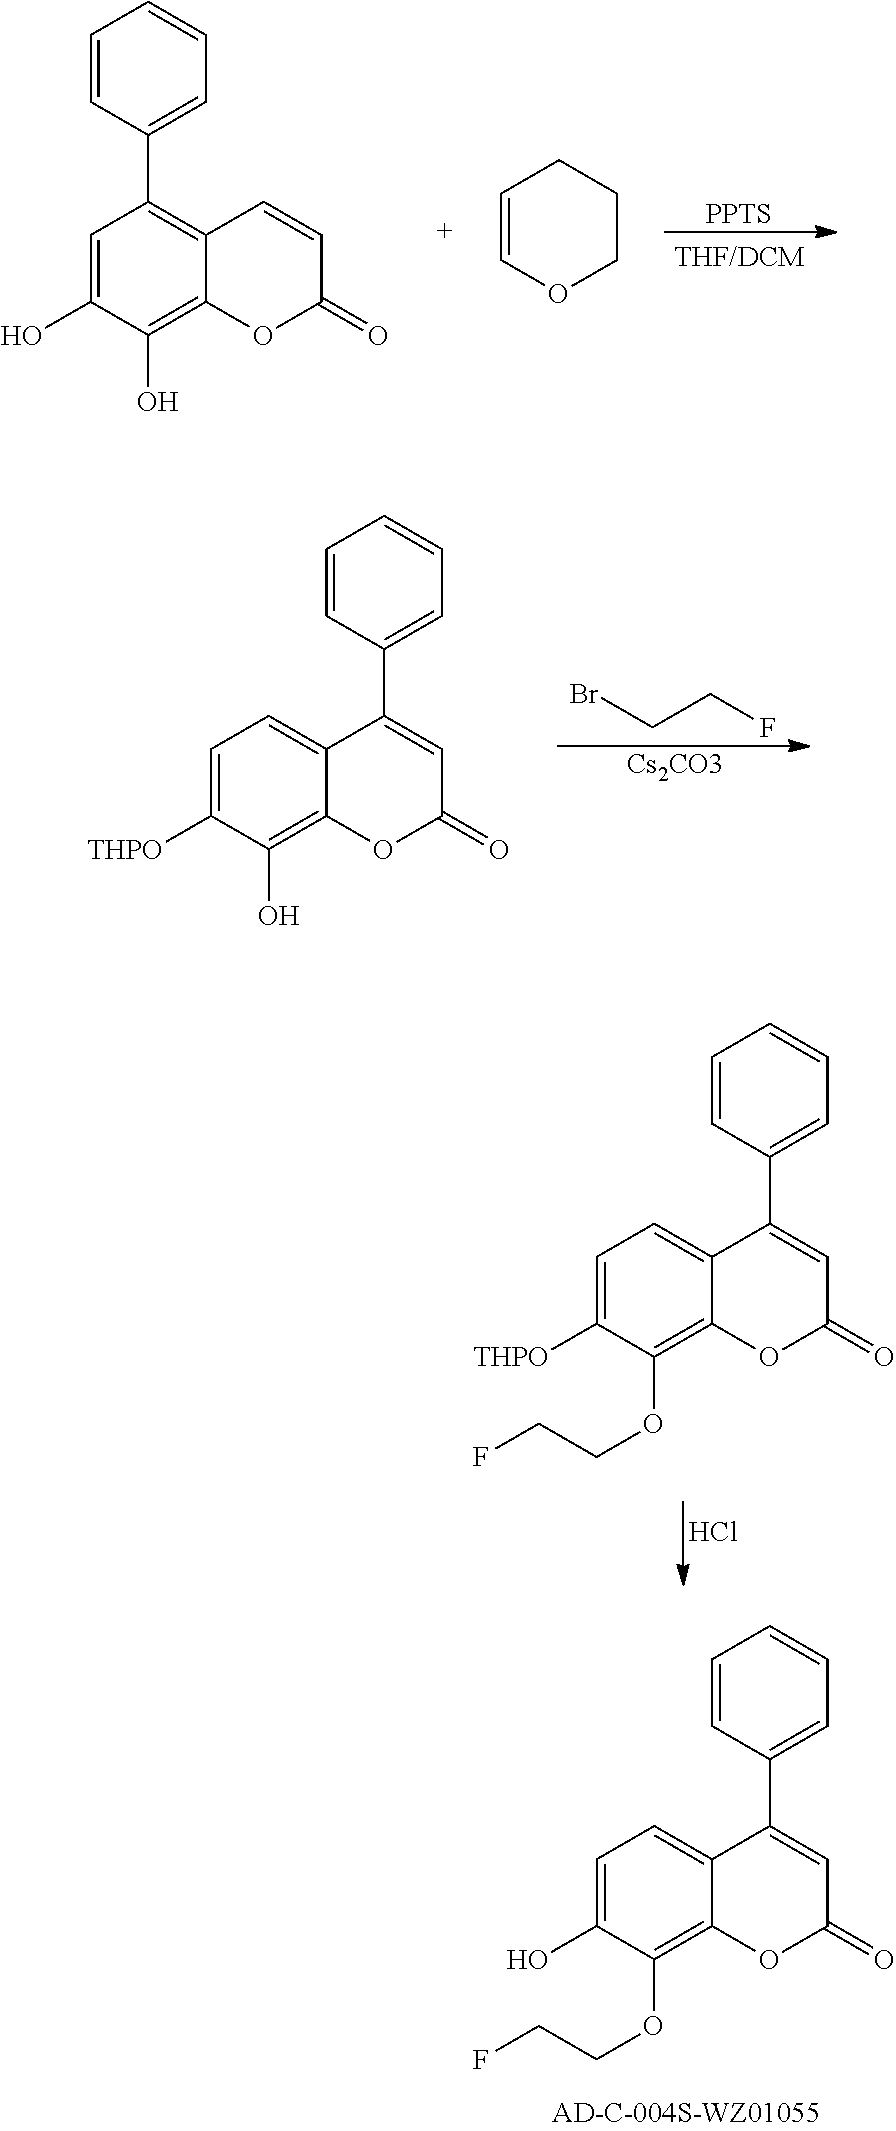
[PPTS].[THF/DCM].C1=COCCC1.C1=C(O)C(O)=C2C(=C1C1=CC=CC=C1)C=CC(=O)O2.C1=C(O)C(OCCF)=C2C(=C1)C(C1=CC=CC=C1)=CC(=O)O2.BrCCF.[Cs2CO3].C1=C([THPO])C(O)=C2C(=C1)C(C1=CC=CC=C1)=CC(=O)O2.Cl.C1=C([THPO])C(OCCF)=C2C(=C1)C(C1=CC=CC=C1)=CC(=O)O2
